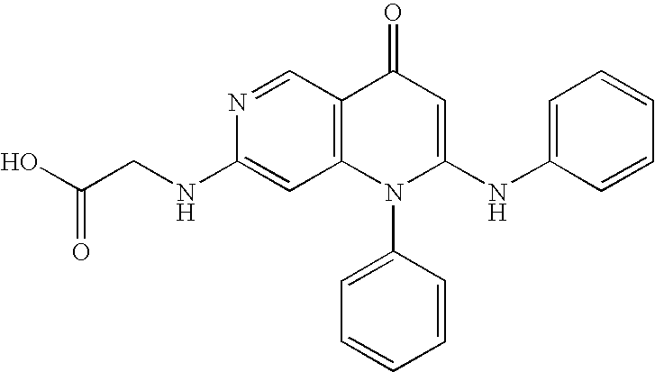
C1(NCC(O)=O)=CC2=C(C=N1)C(=O)C=C(NC1=CC=CC=C1)N2C1=CC=CC=C1
